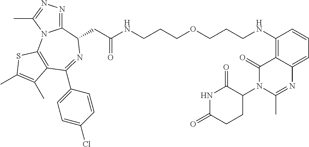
C12=NN=C(C)N1C1=C(C(C3=CC=C(Cl)C=C3)=NC2CC(NCCCOCCCNC2=C3C(=CC=C2)N=C(C)N(C2C(=O)NC(=O)CC2)C3=O)=O)C(C)=C(C)S1
